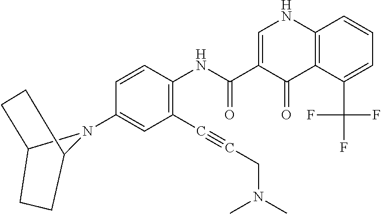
C12CCC(N1C1=CC(C#CCN(C)C)=C(NC(C3=CNC4=C(C3=O)C(C(F)(F)F)=CC=C4)=O)C=C1)CC2
